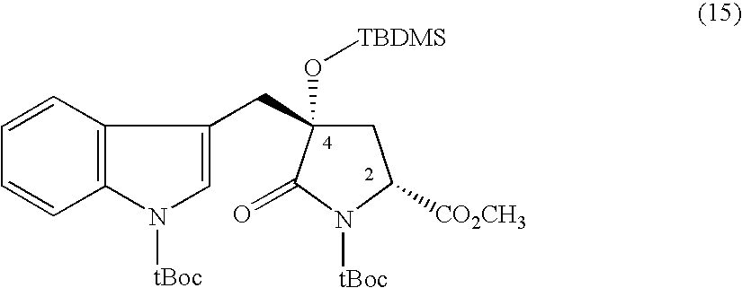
C1=CC=CC2=C1N([tBoc])C=C2CC1(O[TBDMS])CC([CO2CH3])N([tBoc])C1=O
